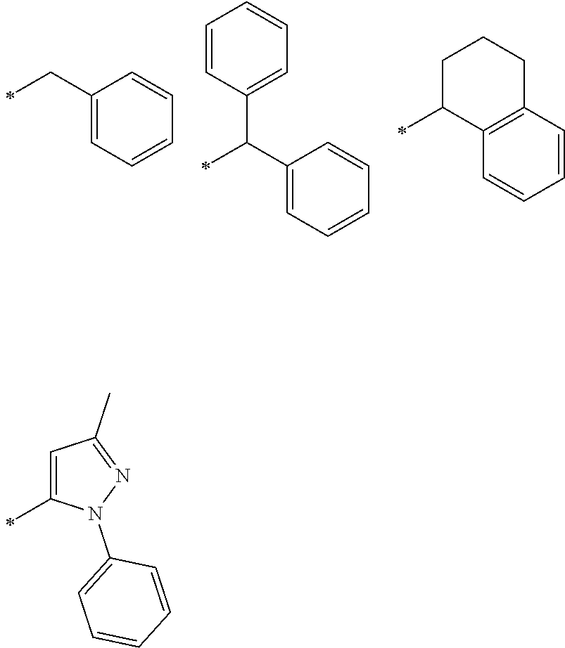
C1(CC)=CC=CC=C1.C1(C(C)C2=CC=CC=C2)=CC=CC=C1.C1(C)C2=C(CCC1)C=CC=C2.C1=C(C)N(C2=CC=CC=C2)N=C1C
